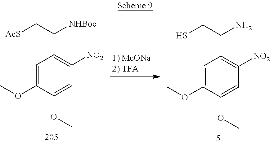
C1=C(OC)C(OC)=CC([NO2])=C1C(C[AcS])[NHBoc].C1=C(OC)C(OC)=CC([NO2])=C1C(CS)N
